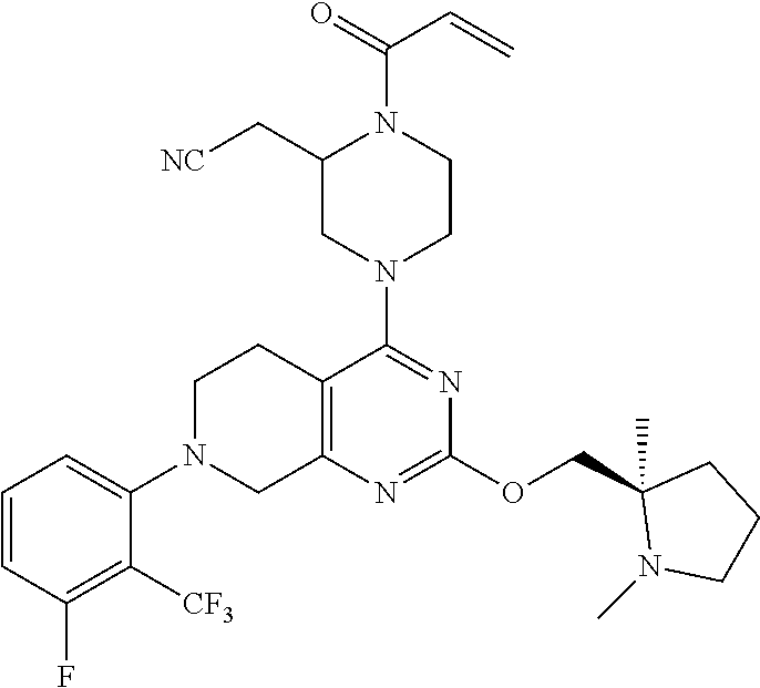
C12=C(N=C(OCC3(C)N(C)CCC3)N=C1N1CCN(C(=O)C=C)C(C[NC])C1)CN(C1=CC=CC(F)=C1[CF3])CC2
